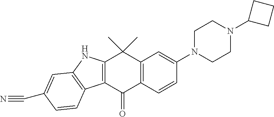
C12=C(C(=O)C3=C(C1(C)C)C=C(N1CCN(C4CCC4)CC1)C=C3)C1=C(N2)C=C(C#N)C=C1
